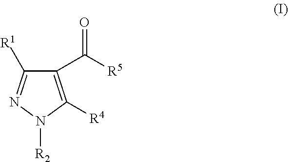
C1([R1])=NN([R2])C([R4])=C1C([R5])=O
